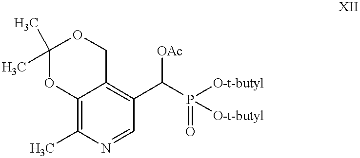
C12=C(C)N=CC(C(P([O-t-butyl])(=O)[O-t-butyl])[OAc])=C1COC(C)(C)O2
